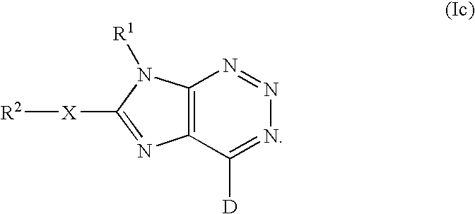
[R2][X]C1=NC2=C(N1[R1])N=NN=C2[D]
